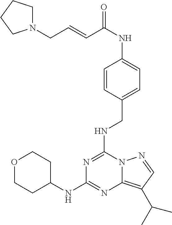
N(C1=NC(NC2CCOCC2)=NC2=C(C(C)C)C=NN12)CC1=CC=C(NC(C=CCN2CCCC2)=O)C=C1
